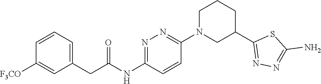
N1=C(NC(CC2=CC=CC([F3CO])=C2)=O)C=CC(N2CC(C3=NN=C(N)S3)CCC2)=N1
